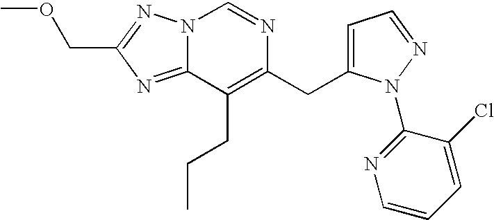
N12C(=NC(COC)=N1)C(CCC)=C(CC1=CC=NN1C1=NC=CC=C1Cl)N=C2
